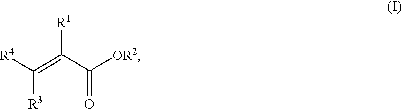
C(=C(C([OR2])=O)[R1])([R4])[R3]
